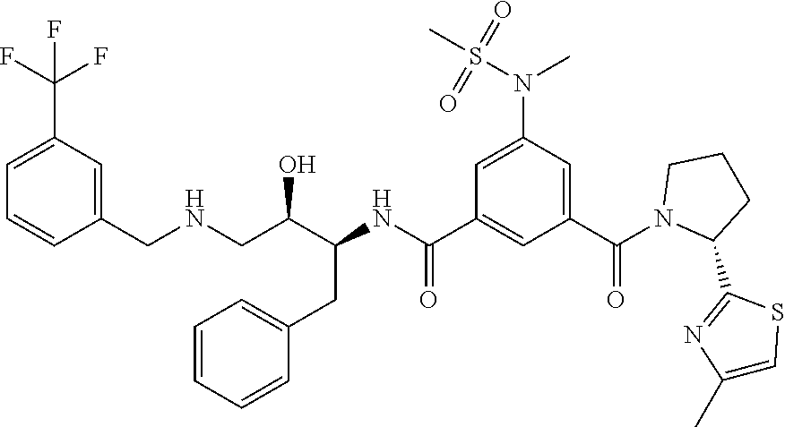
C1(CNCC(C(CC2=CC=CC=C2)NC(C2=CC(C(N3C(C4=NC(C)=CS4)CCC3)=O)=CC(N(C)S(C)(=O)=O)=C2)=O)O)=CC(C(F)(F)F)=CC=C1
